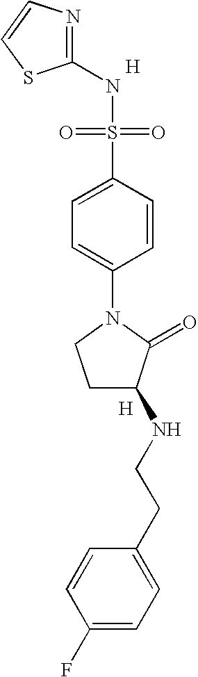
N1=C(NS(=O)(=O)C2=CC=C(N3CCC(NCCC4=CC=C(F)C=C4)C3=O)C=C2)SC=C1.[H].[H]
